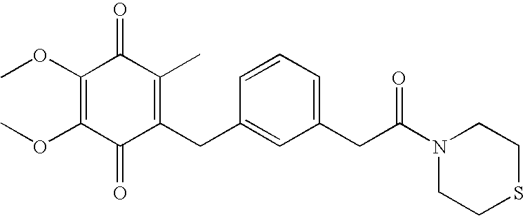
C1(=O)C(CC2=CC(CC(N3CCSCC3)=O)=CC=C2)=C(C)C(=O)C(OC)=C1OC
